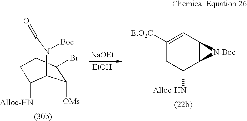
C1([OMs])C(Br)C2C(=O)N([Boc])C1C([Alloc-HN])C2.[NaOEt].[EtOH].C1([EtO2C])=CC2C(C([Alloc-HN])C1)[N-Boc]2
